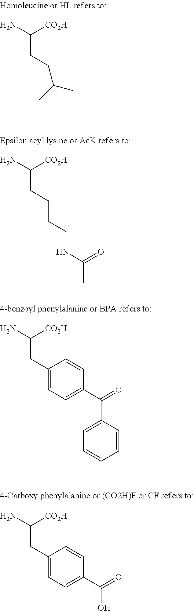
NC([CO2H])CCC(C)C.NC([CO2H])CCCCNC(C)=O.NC([CO2H])CC1=CC=C(C(C2=CC=CC=C2)=O)C=C1.NC([CO2H])CC1=CC=C(C(O)=O)C=C1
